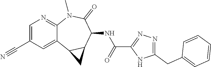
C12=CC(C#N)=CN=C1N(C)C(=O)C(NC(C1=NN=C(CC3=CC=CC=C3)N1)=O)C1C2C1
